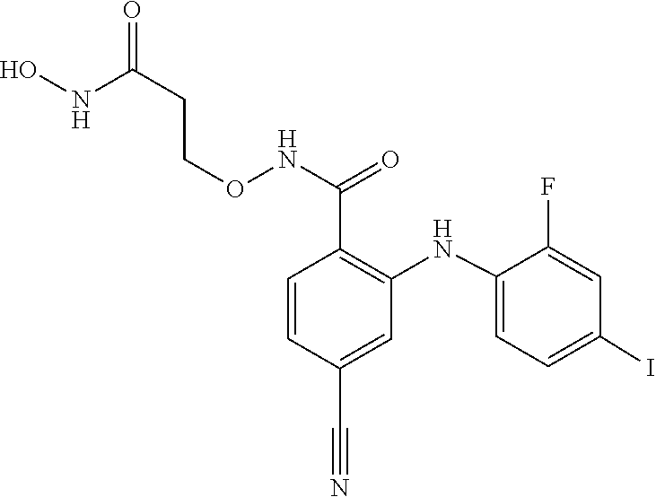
C1(NC2=C(C(NOCCC(NO)=O)=O)C=CC(C#N)=C2)=CC=C(I)C=C1F
